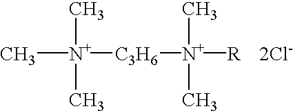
C[N+]([C3H6][N+]([R])(C)C)(C)C.[2Cl-]
